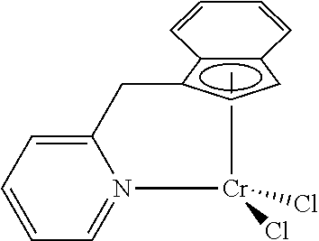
C[Cr](N1=CC=CC=C1Cc1ccc2-c1C=CC=C2)(Cl)Cl
